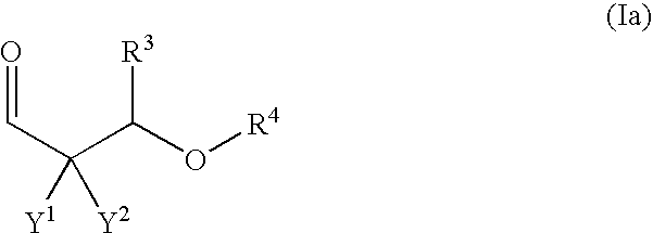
O=CC([Y1])(C(O[R4])[R3])[Y2]
